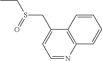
CCS(CC1=CC=NC2=C1C=CC=C2)=O
